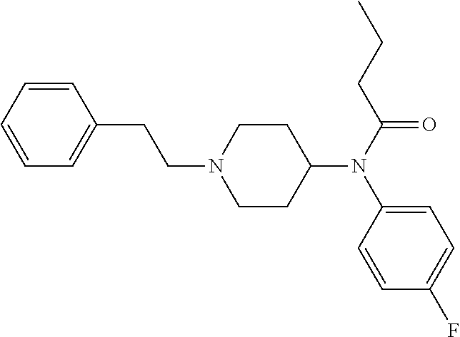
C1(CCN2CCC(N(C(CCC)=O)C3=CC=C(F)C=C3)CC2)=CC=CC=C1
